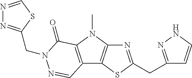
N1=C(CC2=NNC=C2)SC2=C1N(C)C1=C2C=NN(CC2=NN=CS2)C1=O
